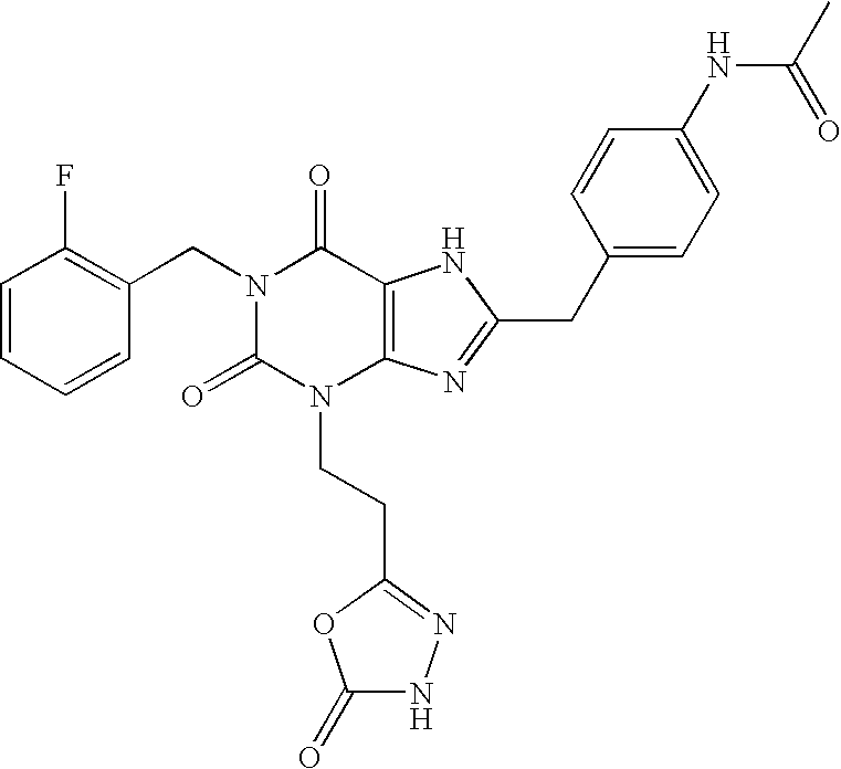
C1=CC=CC(CN2C(=O)N(CCC3=NNC(=O)O3)C3=C(C2=O)NC(CC2=CC=C(NC(=O)C)C=C2)=N3)=C1F
